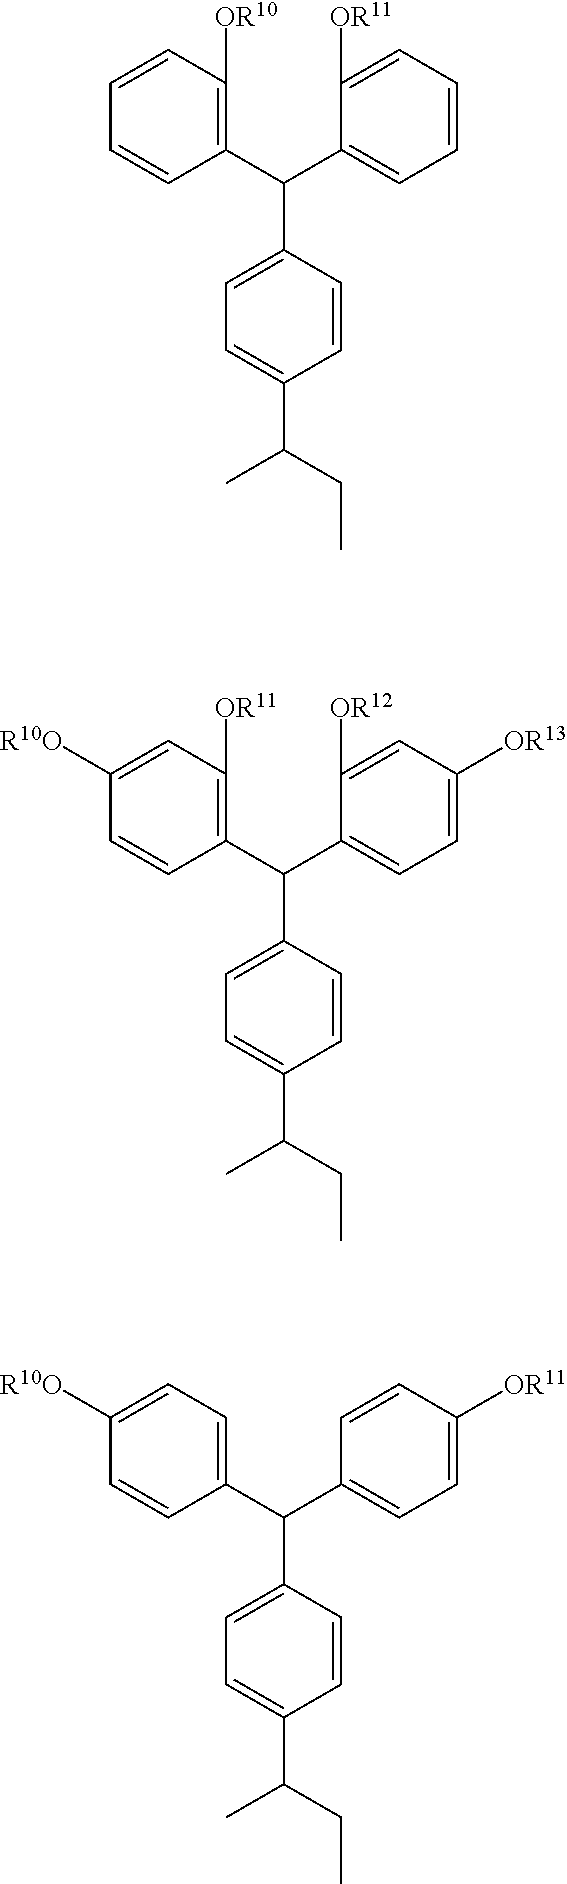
C1(C(C2=C([OR10])C=CC=C2)C2=CC=C(C(CC)C)C=C2)=CC=CC=C1[OR11].C1(C(C2=CC=C([R10O])C=C2)C2=CC=C(C(CC)C)C=C2)=CC=C([OR11])C=C1.C1=C(C(C2=C([OR11])C=C([R10O])C=C2)C2=CC=C(C(CC)C)C=C2)C([OR12])=CC([OR13])=C1
